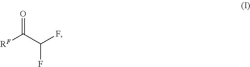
O=C(C(F)F)[RF]
